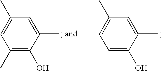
C1(C)=CC(C)=CC(C)=C1O.C1(C)=CC(C)=CC=C1O
